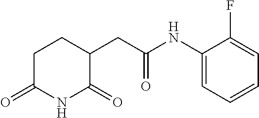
N(C1=CC=CC=C1F)C(CC1CCC(=O)NC1=O)=O
